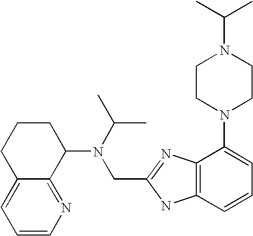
C12=CC=CN=C1C(N(C(C)C)CC1=NC3=C(N1)C=CC=C3N1CCN(C(C)C)CC1)CCC2
